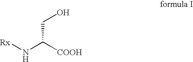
[Rx]NC([COOH])CO
